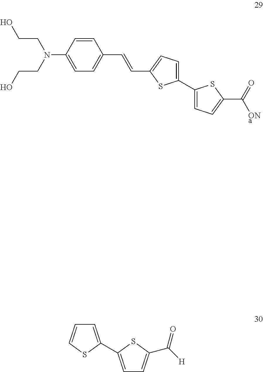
C1=CC(N(CCO)CCO)=CC=C1C=CC1=CC=C(C2=CC=C(C([ONa])=O)S2)S1.C1=C(C2=CC=C(C([H])=O)S2)SC=C1
